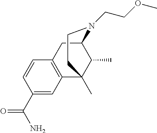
C1=CC(C(N)=O)=CC2=C1CC1C(C)C2(C)CCN1CCOC
